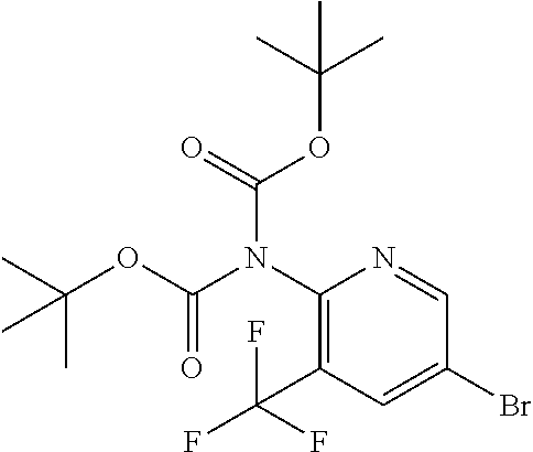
C1(N(C(OC(C)(C)C)=O)C(OC(C)(C)C)=O)=C(C(F)(F)F)C=C(Br)C=N1
